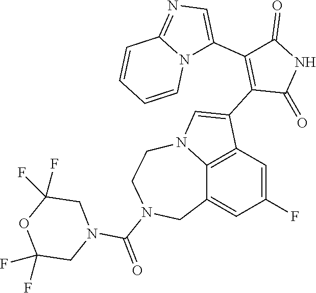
C1(C2=CN=C3N2C=CC=C3)=C(C2=CN3C4=C2C=C(F)C=C4CN(C(=O)N2CC(F)(F)OC(F)(F)C2)CC3)C(=O)NC1=O
